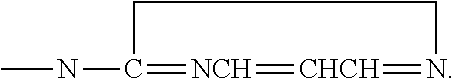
CNC1=[NCH]=[CHCH]=NCC1
